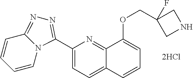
C1(C2=NN=C3N2C=CC=C3)=CC=C2C(=N1)C(OCC1(F)CNC1)=CC=C2
